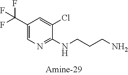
C1(C(F)(F)F)=CN=C(NCCCN)C(Cl)=C1
